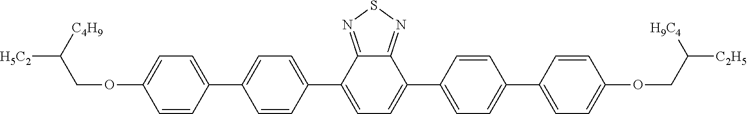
C12=NSN=C1C(C1=CC=C(C3=CC=C(OCC([C2H5])[H9C4])C=C3)C=C1)=CC=C2C1=CC=C(C2=CC=C(OCC([H5C2])[C4H9])C=C2)C=C1
